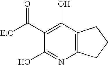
C1(C([EtO])=O)=C(O)C2=C(N=C1O)CCC2
